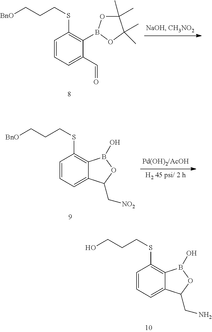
C1=CC=C2C(=C1SCCCO)B(O)OC2CN.C1=CC=C(C=O)C(B2OC(C)(C)C(C)(C)O2)=C1SCCC[BnO].C1=CC=C2C(=C1SCCC[BnO])B(O)OC2C[NO2]
